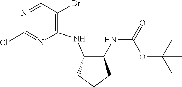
N1=CC(Br)=C(NC2C(NC(OC(C)(C)C)=O)CCC2)N=C1Cl
